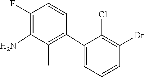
C1=CC(C2=CC=CC(Br)=C2Cl)=C(C)C(N)=C1F
